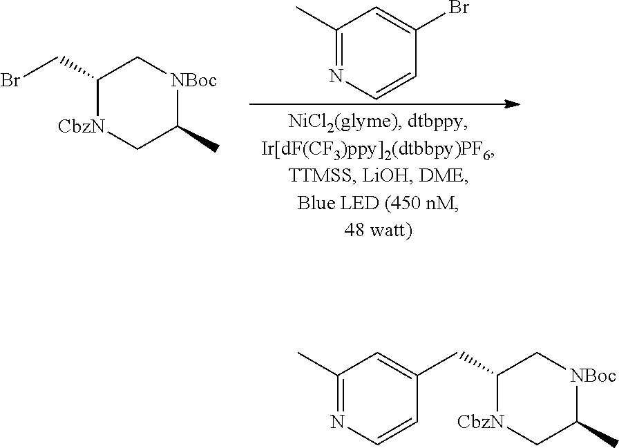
C1(C)=NC=CC(Br)=C1.C1(CBr)[CbzN]CC(C)[NBoc]C1.C1(CC2=CC(C)=NC=C2)[CbzN]CC(C)[NBoc]C1
